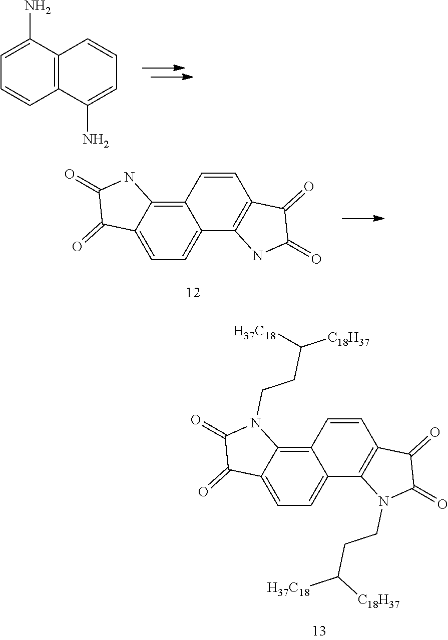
C1=C2C(=C3C(=C1)C1=C(C=C3)C(=O)C(=O)N1CCC([C18H37])[H37C18])N(CCC([C18H37])[H37C18])C(=O)C2=O.C1=C(N)C2=C(C=C1)C(N)=CC=C2.C1=C2C(=C3C(=C1)C1=C(C=C3)C(=O)C(=O)N1)NC(=O)C2=O
